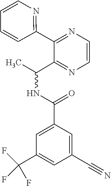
C(NC(C)C1=NC=CN=C1C1=NC=CC=C1)(C1=CC(C(F)(F)F)=CC(C#N)=C1)=O
